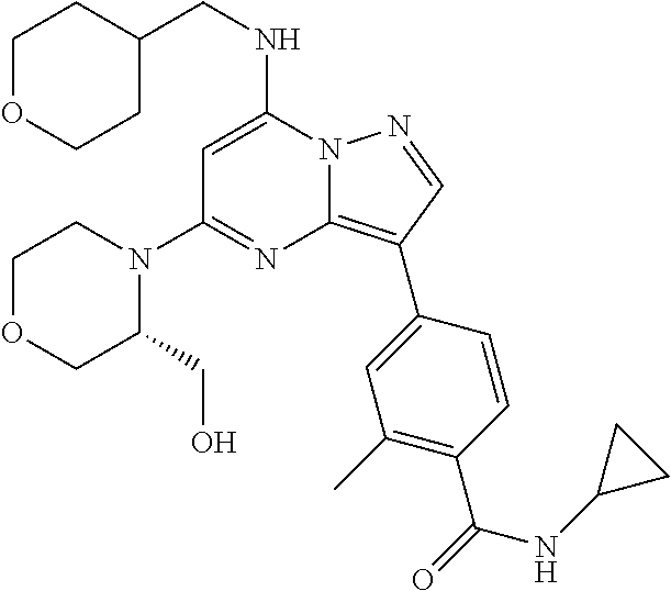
C1OCCC(CNC2=CC(N3CCOCC3CO)=NC3=C(C4=CC(C)=C(C(=O)NC5CC5)C=C4)C=NN23)C1
